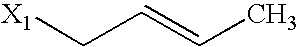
C(C=CC)[X1]
